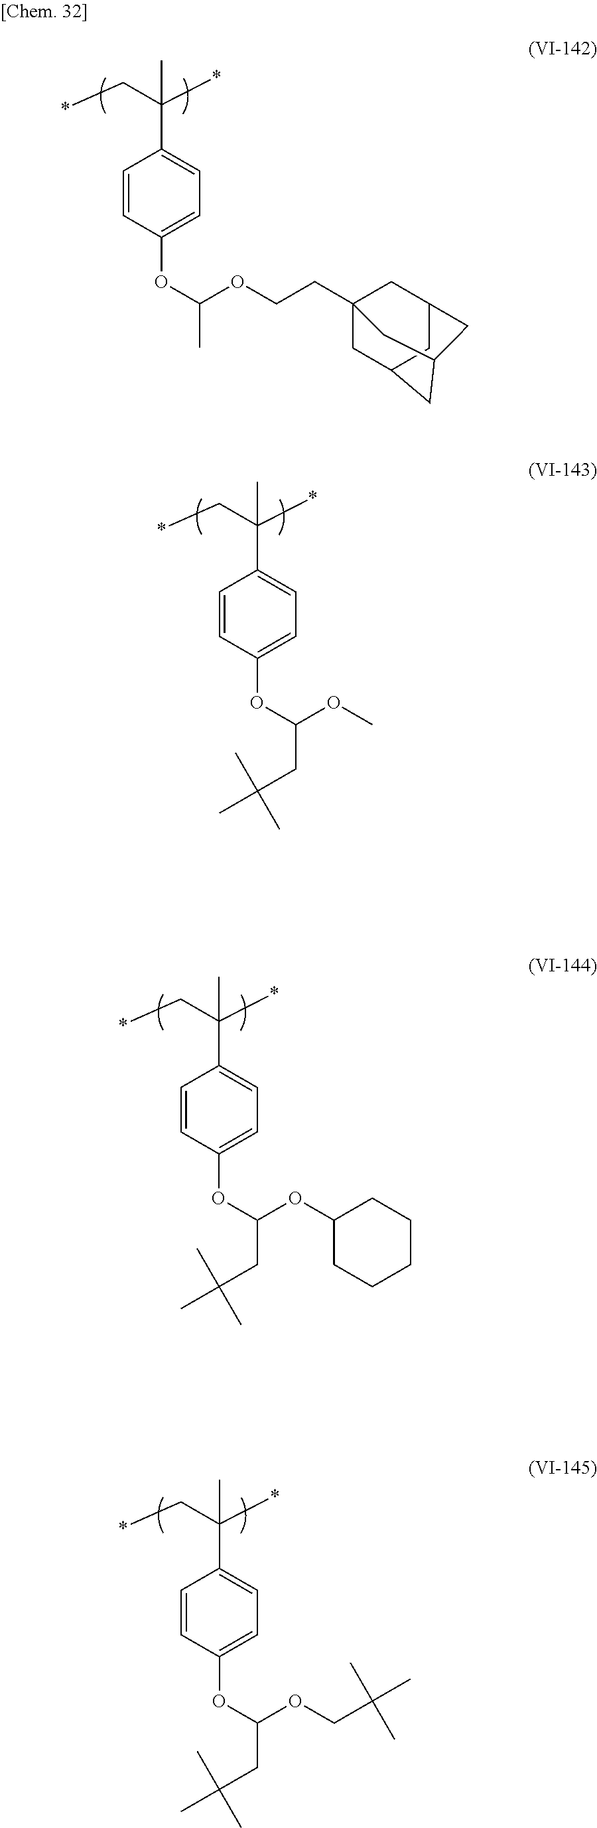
C(C1=CC=C(OC(OCCC23CC4CC(C2)CC(C3)C4)C)C=C1)(C*)(*)C.C(C1=CC=C(OC(OC)CC(C)(C)C)C=C1)(C*)(*)C.C(C1=CC=C(OC(OC2CCCCC2)CC(C)(C)C)C=C1)(C*)(*)C.C(C1=CC=C(OC(OCC(C)(C)C)CC(C)(C)C)C=C1)(C*)(*)C
